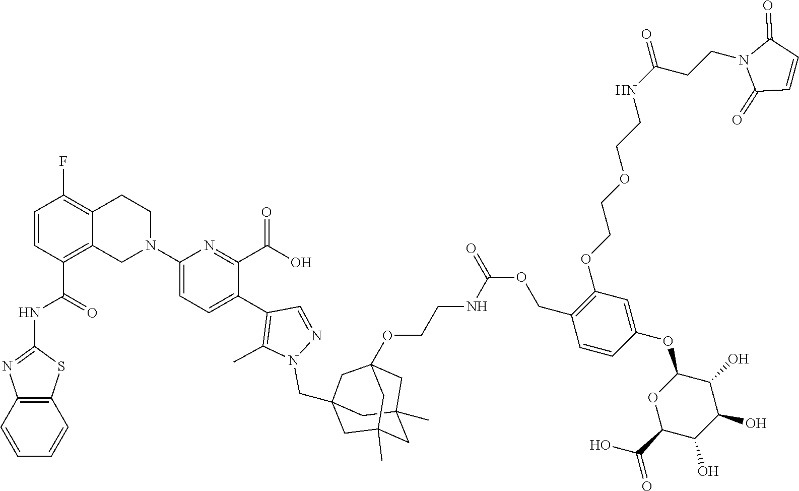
C12=C(C=CC=C1)SC(NC(C1=C3C(=C(F)C=C1)CCN(C1=CC=C(C4=C(C)N(CC56CC7(C)CC(C)(C5)CC(OCCNC(OCC5=C(OCCOCCNC(CCN8C(=O)C=CC8=O)=O)C=C(OC8OC(C(O)=O)C(O)C(O)C8O)C=C5)=O)(C7)C6)N=C4)C(C(O)=O)=N1)C3)=O)=N2
